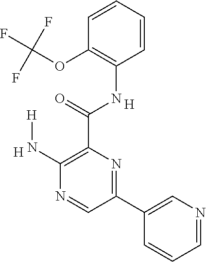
C1=CC=CC(OC(F)(F)F)=C1NC(C1=C(N[H])N=CC(C2=CN=CC=C2)=N1)=O.[H].[H]
